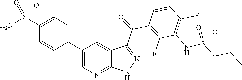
C1(S(N)(=O)=O)=CC=C(C2=CN=C3C(=C2)C(C(=O)C2=C(F)C(NS(CCC)(=O)=O)=C(F)C=C2)=NN3)C=C1
